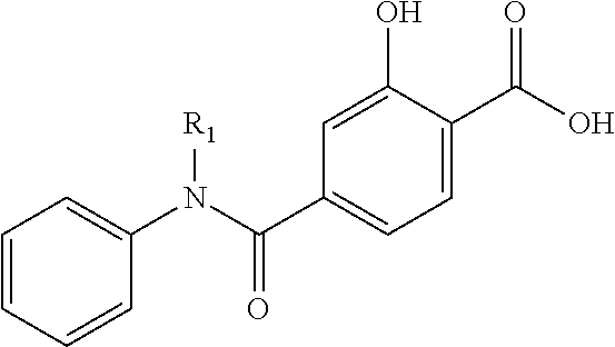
C1=CC=CC(N(C(C2=CC=C(C(O)=O)C(O)=C2)=O)[R1])=C1
